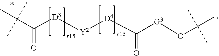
CC(C([D3][Y2][D4]C([G3]OC(C)(C)C)=O)=O)(C)C
